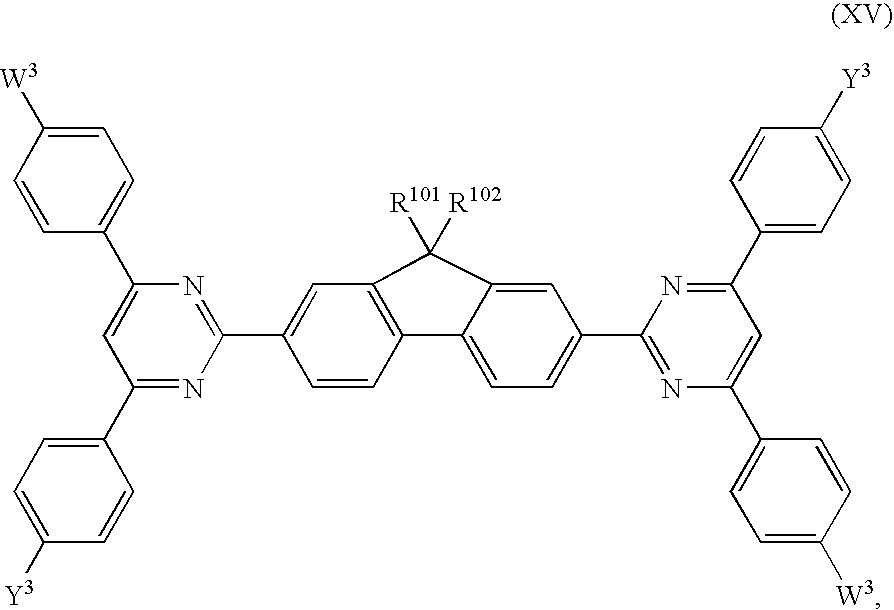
C1=CC2=C(C=C1C1=NC(C3=CC=C([W3])C=C3)=CC(C3=CC=C([Y3])C=C3)=N1)C([R102])([R101])C1=CC(C3=NC(C4=CC=C([W3])C=C4)=CC(C4=CC=C([Y3])C=C4)=N3)=CC=C21
